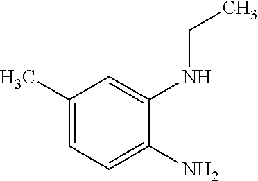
C1(C)=CC=C(N)C(NCC)=C1
